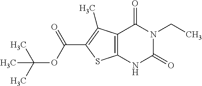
C12=C(C(C)=C(C(OC(C)(C)C)=O)S1)C(=O)N(CC)C(=O)N2
